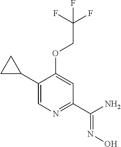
C1(C2CC2)=CN=C(C(=NO)N)C=C1OCC(F)(F)F
